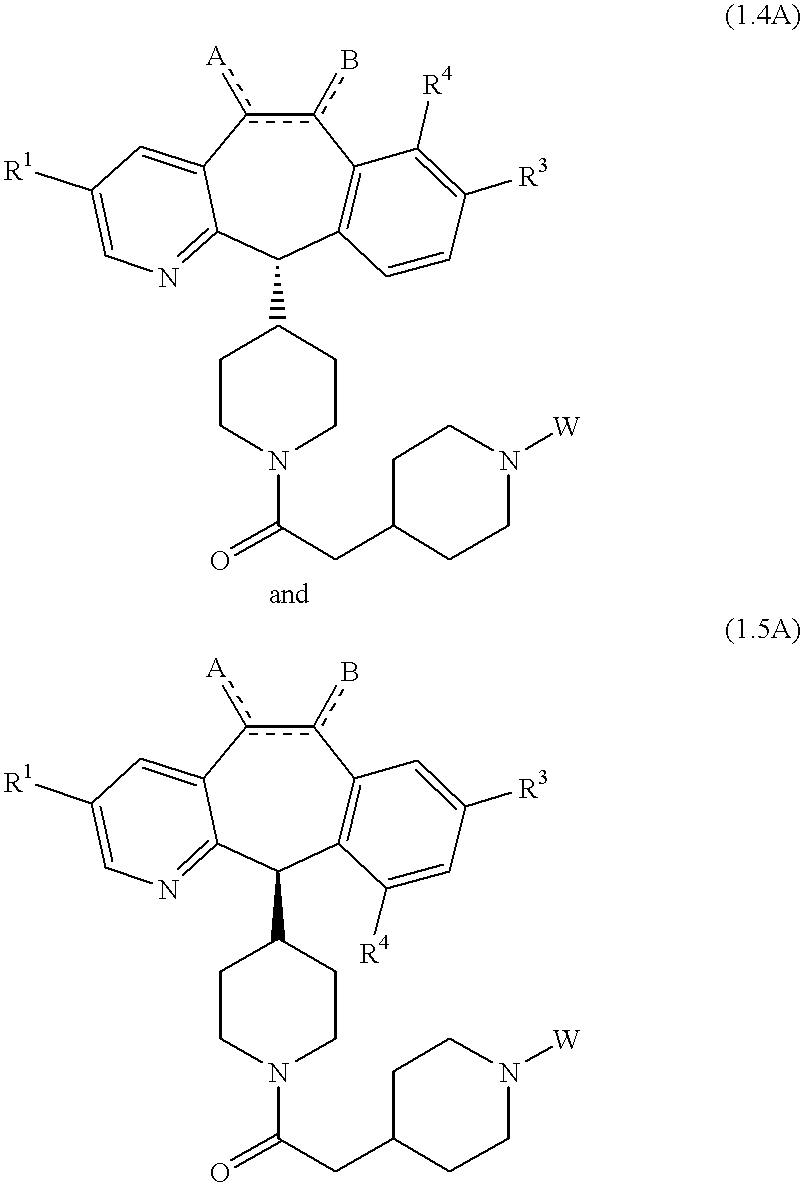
C1(C2CCN(C(=O)CC3CCN([W])CC3)CC2)C2=C(c(b)c([A])C3=CC([R1])=CN=C13)C([R4])=C([R3])C=C2.C1(C2CCN(C(=O)CC3CCN([W])CC3)CC2)C2=C(c(b)c([A])C3=CC([R1])=CN=C13)C=C([R3])C=C2[R4]
